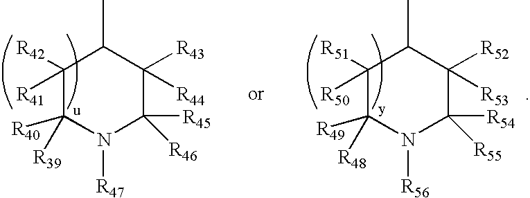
C1([R41])([R42])C([R40])([R39])N([R47])C([R45])([R46])C([R44])([R43])C1C.C1([R50])([R51])C([R49])([R48])N([R56])C([R54])([R55])C([R53])([R52])C1C
